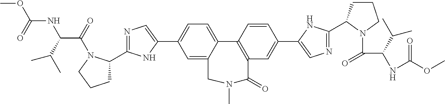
COC(=O)NC(C(C)C)C(=O)N1C(C2=NC=C(C3=CC=C4C(=C3)CN(C)C(=O)C3=C4C=CC(C4=CN=C(C5CCCN5C(=O)C(C(C)C)NC(OC)=O)N4)=C3)N2)CCC1
